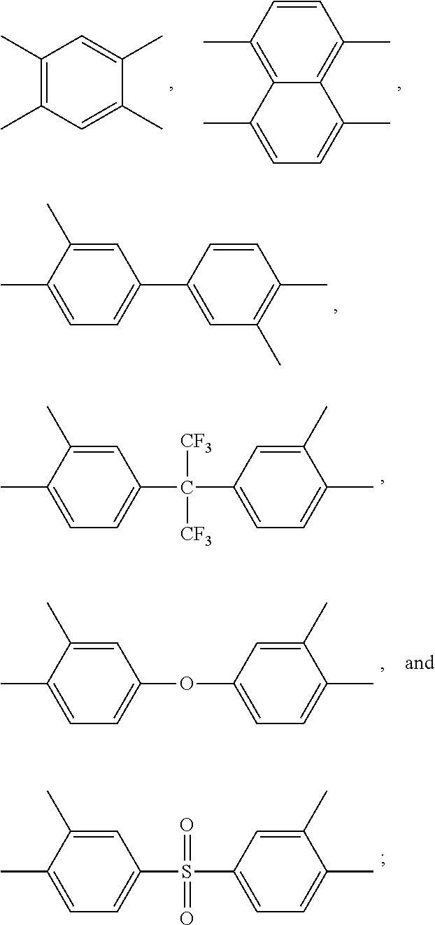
CC1=CC=C(C2=CC(C)=C(C)C=C2)C=C1C.C1(C)=C(C)C=C(C)C(C)=C1.C1=CC(C)=C2C(=C1C)C(C)=CC=C2C.CC1=CC=C(C(C2=CC=C(C)C(C)=C2)([CF3])[CF3])C=C1C.CC1=CC=C(OC2=CC=C(C)C(C)=C2)C=C1C.CC1=CC=C(S(C2=CC=C(C)C(C)=C2)(=O)=O)C=C1C
